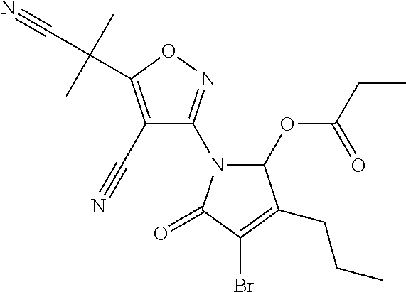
C1(C#N)=C(C(C#N)(C)C)ON=C1N1C(OC(CC)=O)C(CCC)=C(Br)C1=O
